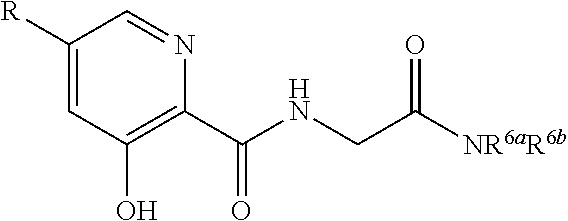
[R]C1=CC(O)=C(C(NCC([NR6aR6b])=O)=O)N=C1
